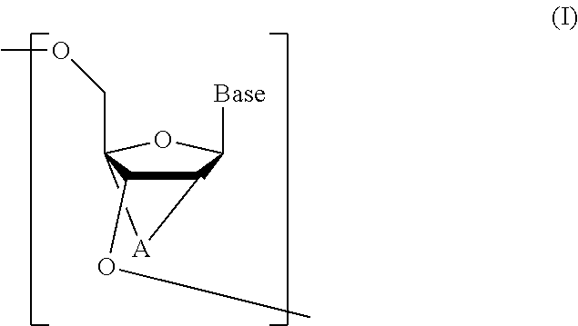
C12C([Base])OC(COC)([A]1)C2OC
